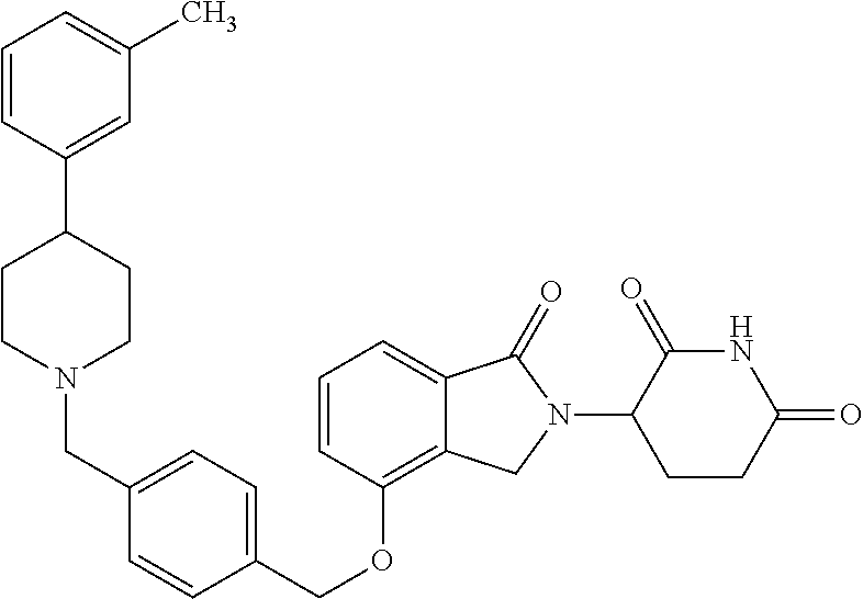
C(OC1=C2C(=CC=C1)C(=O)N(C1C(=O)NC(=O)CC1)C2)C1=CC=C(CN2CCC(C3=CC(C)=CC=C3)CC2)C=C1
